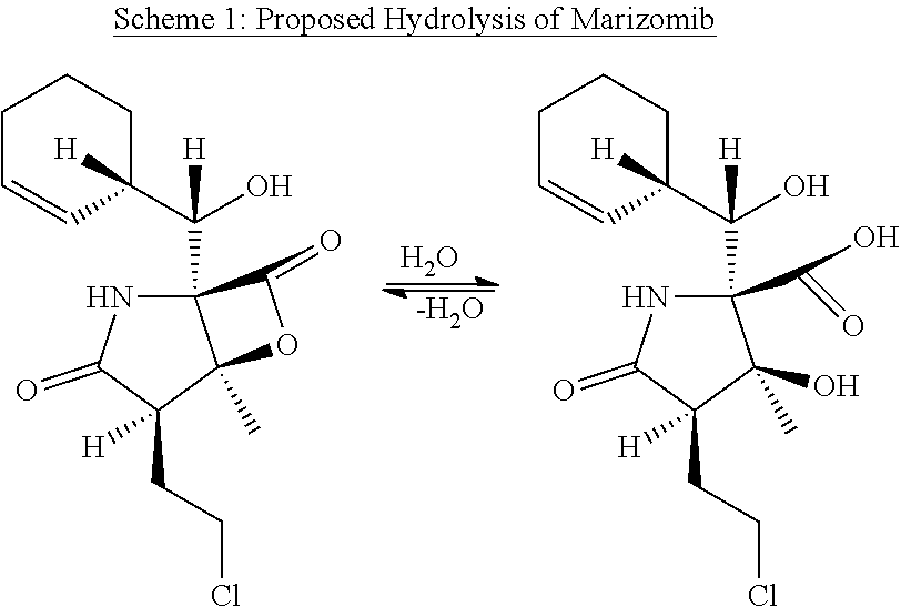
O.[-H2O].C12(C(C3([H])CCCC=C3)(O)[H])NC(=O)C(CCCl)([H])C1(C)OC2=O.C1(C(O)=O)(C(C2([H])CCCC=C2)(O)[H])NC(=O)C(CCCl)([H])C1(O)C
